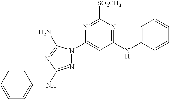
C1(NC2=CC=CC=C2)=NC([SO2CH3])=NC(N2N=C(NC3=CC=CC=C3)N=C2N)=C1
